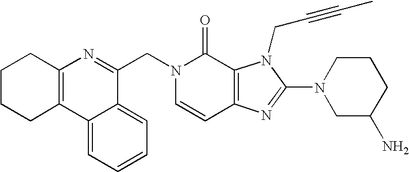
C1=CC2=C(C(=O)N1CC1=NC3=C(C4=CC=CC=C14)CCCC3)N(CC#CC)C(N1CC(N)CCC1)=N2
